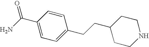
C1=C(C(N)=O)C=CC(CCC2CCNCC2)=C1
